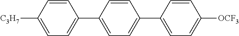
C1=CC(C2=CC=C([C3H7])C=C2)=CC=C1C1=CC=C([OCF3])C=C1
